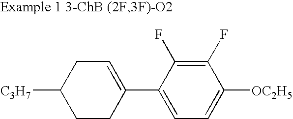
C1=C(C2=CC=C([OC2H5])C(F)=C2F)CCC([C3H7])C1
